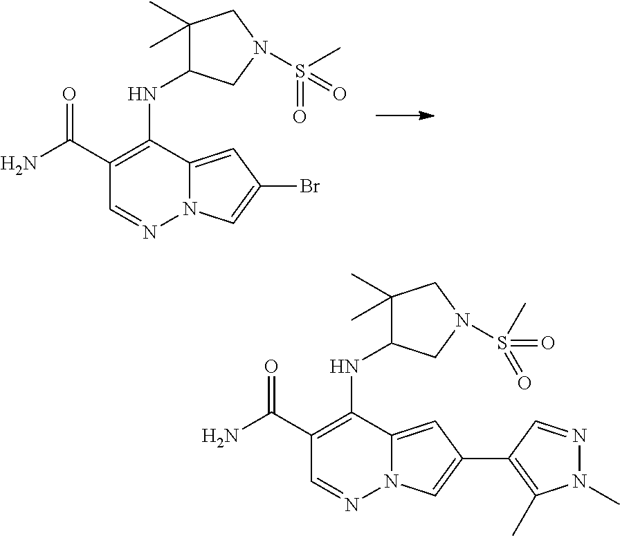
NC(C1=C(NC2C(C)(C)CN(S(=O)(=O)C)C2)C2=CC(Br)=CN2N=C1)=O.NC(C1=C(NC2C(C)(C)CN(S(=O)(=O)C)C2)C2=CC(C3=C(C)N(C)N=C3)=CN2N=C1)=O
